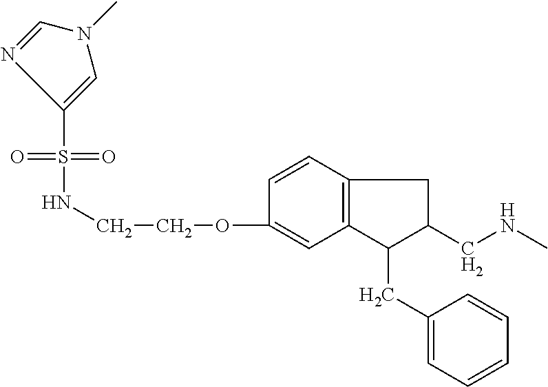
C12=C(C=CC(OCCNS(=O)(=O)C3=CN(C)C=N3)=C1)CC(CNC)C2CC1=CC=CC=C1
